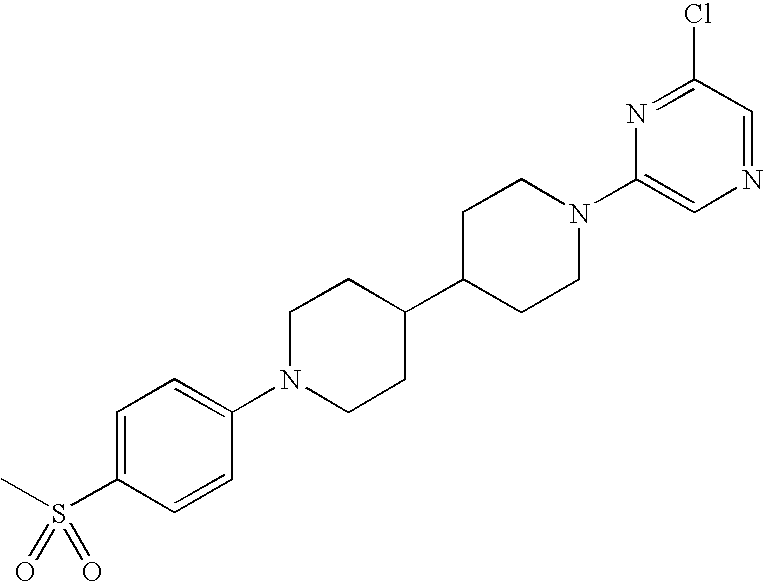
C1=C(S(C)(=O)=O)C=CC(N2CCC(C3CCN(C4=CN=CC(Cl)=N4)CC3)CC2)=C1
